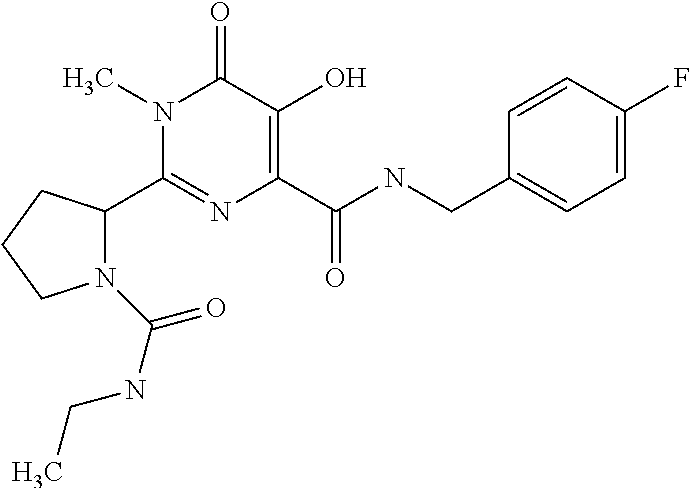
N1(C(=O)NCC)C(C2=NC(C(NCC3=CC=C(F)C=C3)=O)=C(O)C(=O)N2C)CCC1
